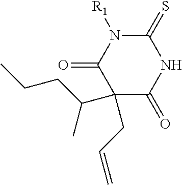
C1(=S)N([R1])C(=O)C(CC=C)(C(C)CCC)C(=O)N1
